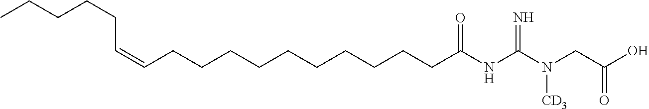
C(CCCC(NC(N(CC(O)=O)[CD3])=N)=O)CCCCCCC=CCCCCC
